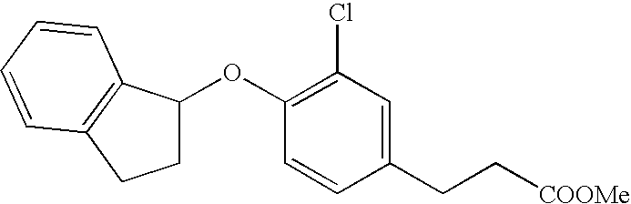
C1(CC[COOMe])=CC(Cl)=C(OC2CCC3=C2C=CC=C3)C=C1
